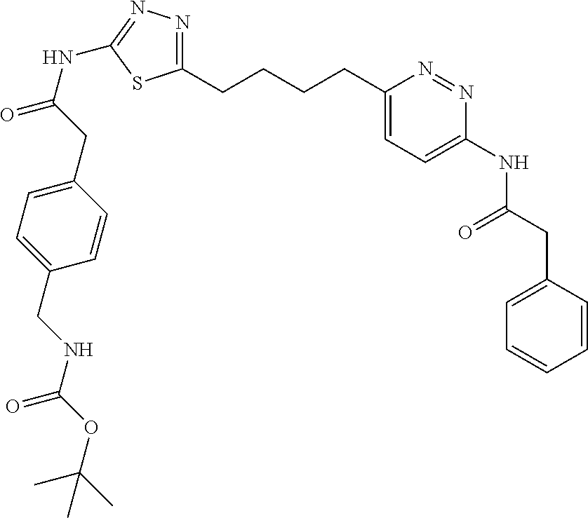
C1(CCCCC2=NN=C(NC(CC3=CC=C(CNC(OC(C)(C)C)=O)C=C3)=O)S2)=CC=C(NC(CC2=CC=CC=C2)=O)N=N1
